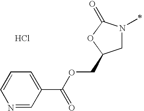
C1N(C)C(=O)OC1COC(C1=CC=CN=C1)=O.Cl
